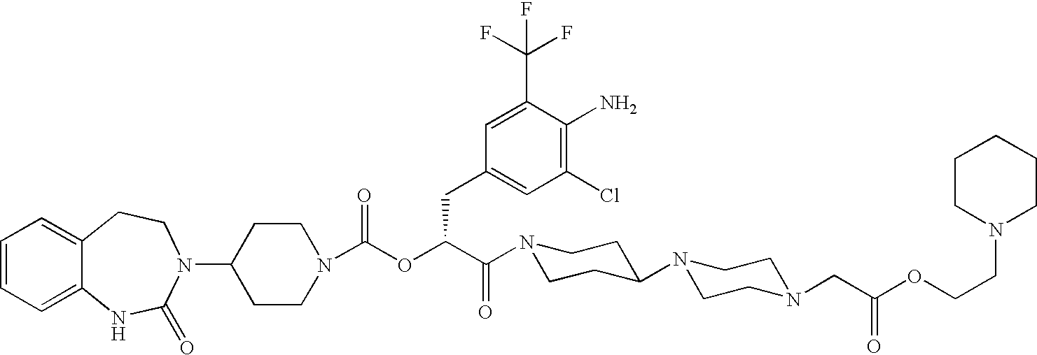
C1=CC=C2C(=C1)CCN(C1CCN(C(OC(C(N3CCC(N4CCN(CC(OCCN5CCCCC5)=O)CC4)CC3)=O)CC3=CC(Cl)=C(N)C(C(F)(F)F)=C3)=O)CC1)C(=O)N2
